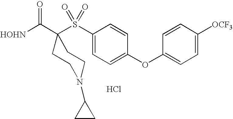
[HOHN]C(=O)C1(S(C2=CC=C(OC3=CC=C([OCF3])C=C3)C=C2)(=O)=O)CCN(C2CC2)CC1.Cl
